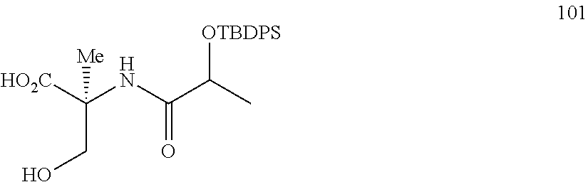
[HO2C]C(NC(C(C)[OTBDPS])=O)([Me])CO
